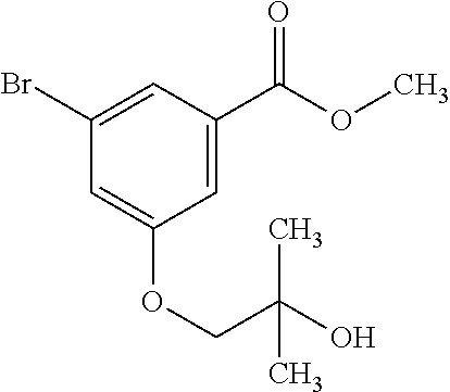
C1=C(C(=O)OC)C=C(Br)C=C1OCC(C)(O)C
